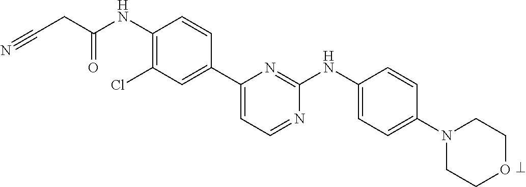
C1(NC(CC#N)=O)=C(Cl)C=C(C2=CC=NC(NC3=CC=C(N4CCOCC4)C=C3)=N2)C=C1
